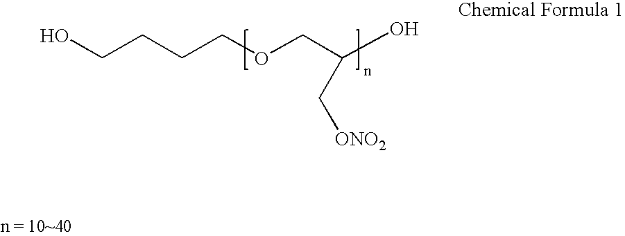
OCCCCOCC(O)C[ONO2]
